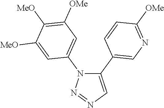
C1(C2=CN=C([OMe])C=C2)=CN=NN1C1=CC([OMe])=C([MeO])C([MeO])=C1
